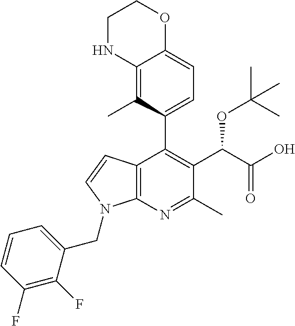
C1(F)=C(F)C(CN2C3=C(C(C4=CC=C5C(=C4C)NCCO5)=C(C(OC(C)(C)C)C(O)=O)C(C)=N3)C=C2)=CC=C1
